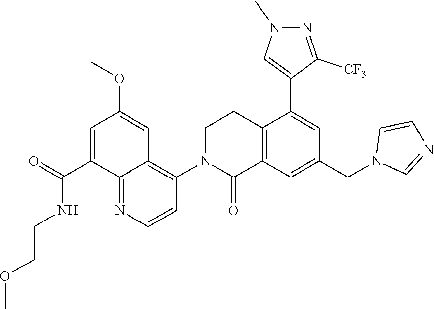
C12=C(C=C(CN3C=NC=C3)C=C1C1=CN(C)N=C1[CF3])C(=O)N(C1=C3C(=NC=C1)C(C(=O)NCCOC)=CC(OC)=C3)CC2
